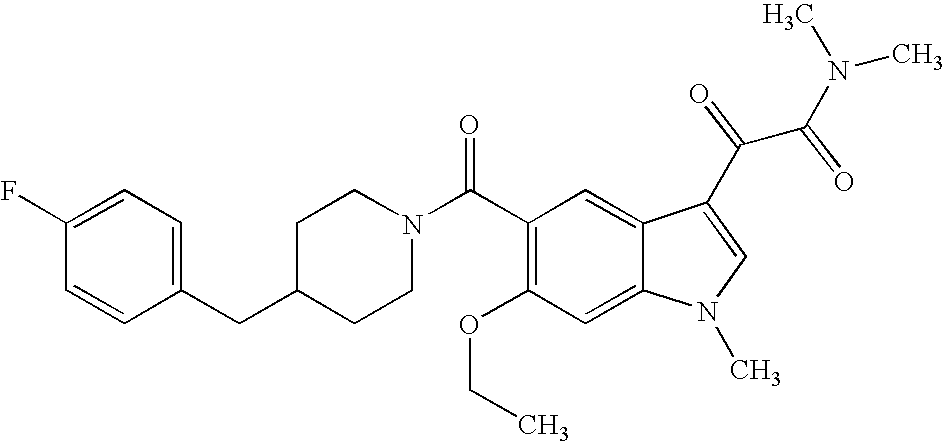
C1(F)=CC=C(CC2CCN(C(C3=C(OCC)C=C4C(=C3)C(C(C(N(C)C)=O)=O)=CN4C)=O)CC2)C=C1
